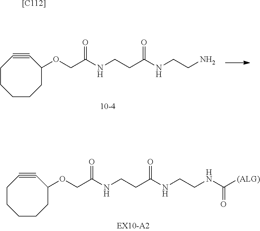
C1CC#CC(OCC(NCCC(NCCN)=O)=O)CCC1.C1CC#CC(OCC(NCCC(NCCNC([(ALG)])=O)=O)=O)CCC1.[[C112]]
